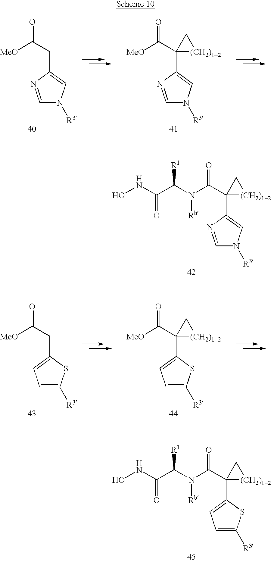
C1=NC(CC(=O)[MeO])=CN1[R3].C1=NC(C2(C(=O)[MeO])[(CH2)12]C2)=CN1[R3].C1=NC(C2(C(=O)N(C([R1])C(=O)NO)[Rb])[(CH2)12]C2)=CN1[R3].C1=C([R3])SC(CC(=O)[MeO])=C1.C1=C([R3])SC(C2(C(=O)[MeO])[(CH2)12]C2)=C1.C1=C([R3])SC(C2(C(=O)N(C([R1])C(=O)NO)[Rb])[(CH2)12]C2)=C1
